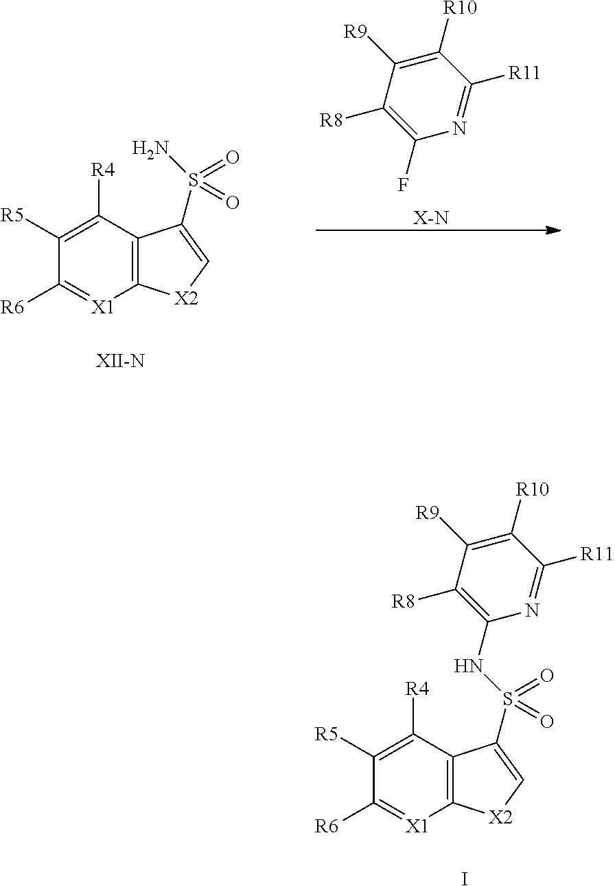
C12=C(C([R4])=C([R5])C([R6])=[X1]1)C(S(N)(=O)=O)=C[X2]2.C1([R10])=C([R9])C([R8])=C(F)N=C1[R11].[X-N].[XII-N].I.C12=C(C([R4])=C([R5])C([R6])=[X1]1)C(S(=O)(=O)NC1=C([R8])C([R9])=C([R10])C([R11])=N1)=C[X2]2
